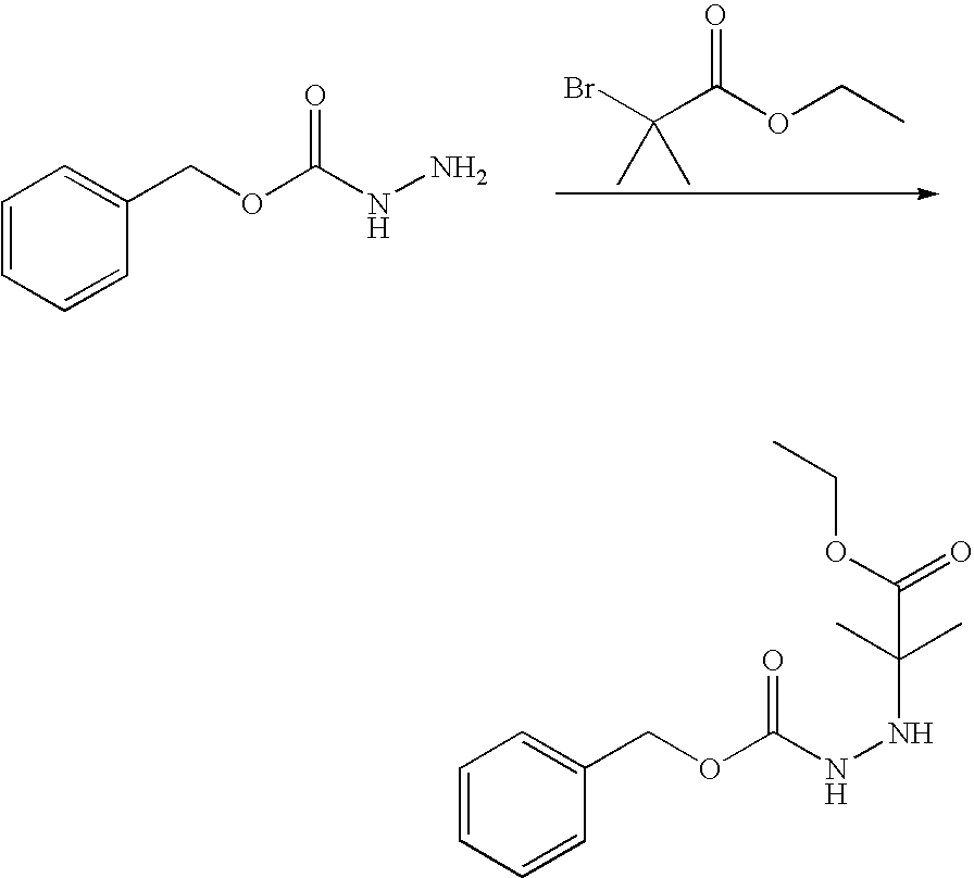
C1=CC=CC(COC(NN)=O)=C1.BrC(C(OCC)=O)(C)C.C1=CC=CC(COC(NNC(C)(C)C(=O)OCC)=O)=C1
